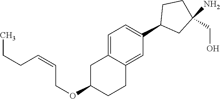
C1=C2C(=CC(C3CC(N)(CO)CC3)=C1)CCC(OCC=CCCC)C2
